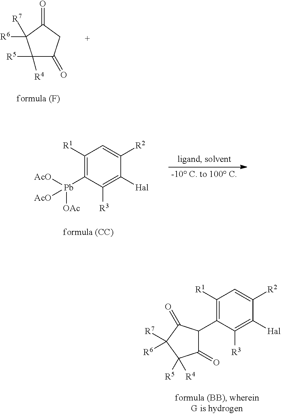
C1([R5])([R4])C(=O)CC(=O)C1([R6])[R7].C1([R1])=C([Pb]([OAc])([AcO])[AcO])C([R3])=C([Hal])C([R2])=C1.C1([R1])=C(C2C(=O)C([R5])([R4])C([R7])([R6])C2=O)C([R3])=C([Hal])C([R2])=C1
